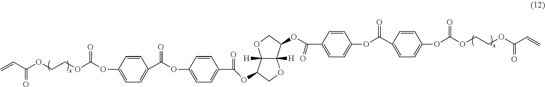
C=CC(=O)OCCOC(=O)OC1=CC=C(C(OC2=CC=C(C(=O)OC3C4([H])C([H])(C(OC(=O)C5=CC=C(OC(=O)C6=CC=C(OC(OCCOC(=O)C=C)=O)C=C6)C=C5)CO4)OC3)C=C2)=O)C=C1
